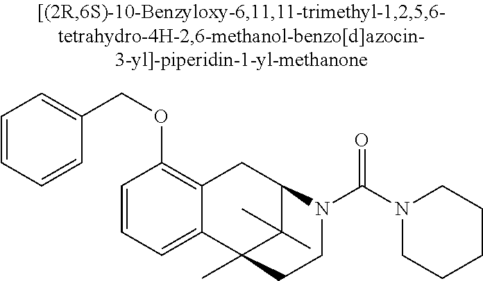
C1=CC=C2C(=C1OCC1=CC=CC=C1)CC1C(C)(C)C2(C)CCN1C(N1CCCCC1)=O
